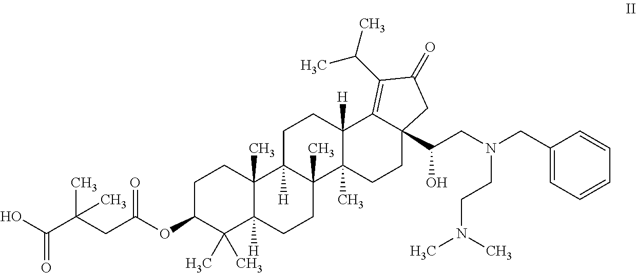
C1C(OC(CC(C(=O)O)(C)C)=O)C(C)(C)C2([H])C(C)(C1)C1([H])C(C)(CC2)C2(C)C([H])(CC1)C1=C(C(C)C)C(=O)CC1(C(CN(CC1=CC=CC=C1)CCN(C)C)O)CC2
